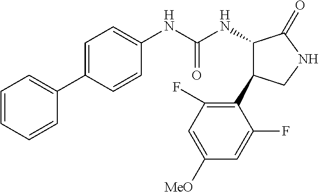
C1=C(C2=CC=CC=C2)C=CC(NC(NC2C(C3=C(F)C=C([MeO])C=C3F)CNC2=O)=O)=C1
